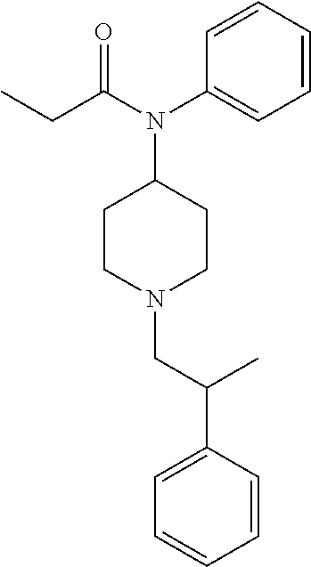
N1(CC(C2=CC=CC=C2)C)CCC(N(C2=CC=CC=C2)C(CC)=O)CC1
